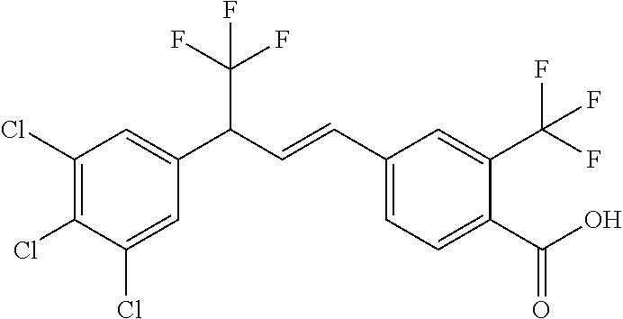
C1(Cl)=C(Cl)C(Cl)=CC(C(C=CC2=CC=C(C(O)=O)C(C(F)(F)F)=C2)C(F)(F)F)=C1
